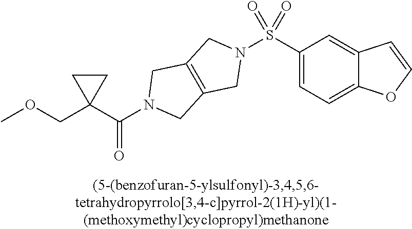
C1(S(N2CC3=C(C2)CN(C(C2(COC)CC2)=O)C3)(=O)=O)=CC=C2C(=C1)C=CO2
